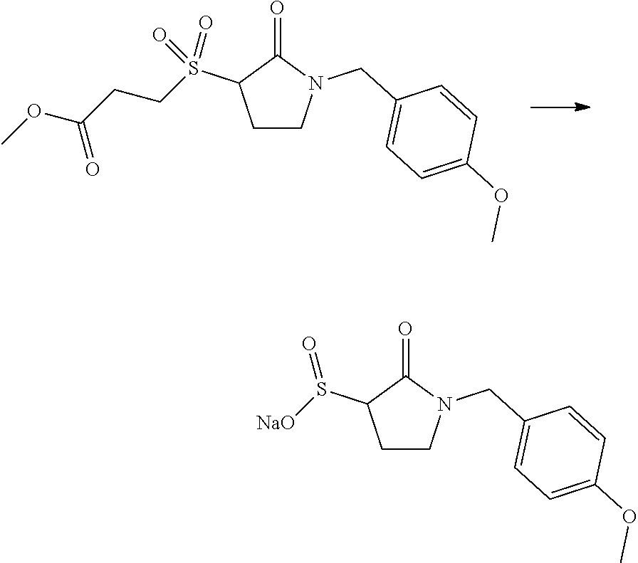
C1CN(CC2=CC=C(OC)C=C2)C(=O)C1S(CCC(OC)=O)(=O)=O.C1CN(CC2=CC=C(OC)C=C2)C(=O)C1S([NaO])=O
